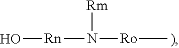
O[Rn]N([Rm])[Ro]C
